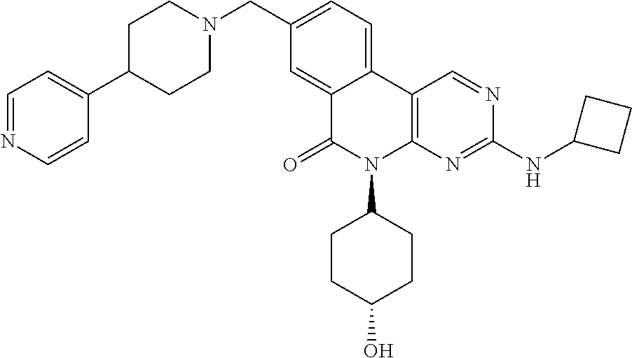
C1(CN2CCC(C3=CC=NC=C3)CC2)=CC=C2C(=C1)C(=O)N(C1CCC(O)CC1)C1=C2C=NC(NC2CCC2)=N1
